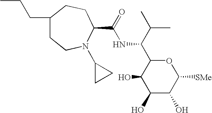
C1(O)C(O)C([SMe])OC(C(C(C)C)NC(=O)C2N(C3CC3)CCC(CCC)CC2)C1O
